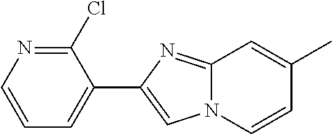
C1=CN=C(Cl)C(C2=CN3C(=N2)C=C(C)C=C3)=C1
